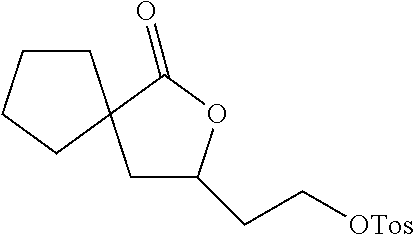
C1C(CC[OTos])OC(=O)C12CCCC2
